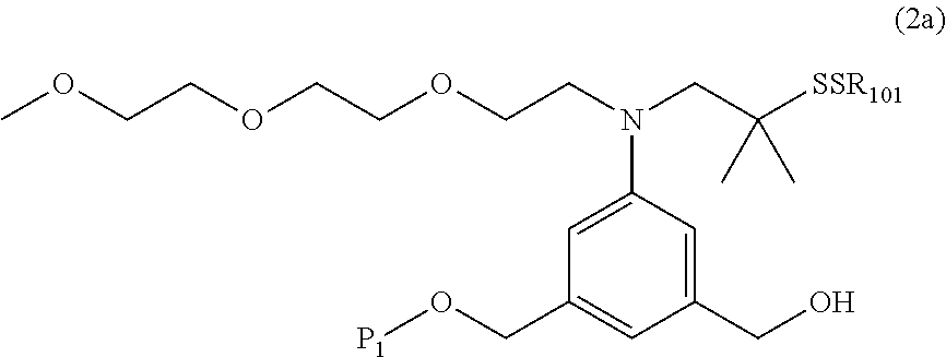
OCC1=CC(N(CC([SSR101])(C)C)CCOCCOCCOC)=CC(CO[P1])=C1
